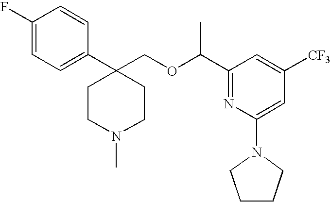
C1=C(F)C=CC(C2(COC(C3=NC(N4CCCC4)=CC([CF3])=C3)C)CCN(C)CC2)=C1
